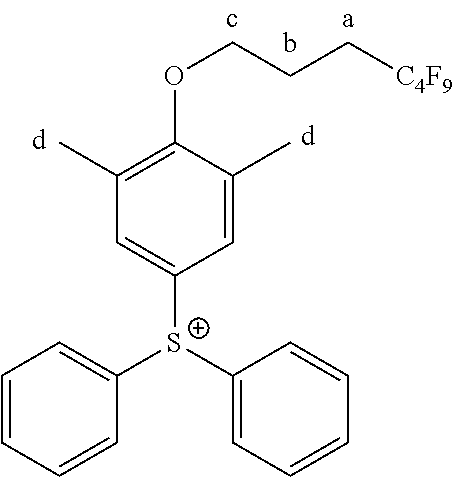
C1=CC=CC([S+](C2=CC=CC=C2)C2=CC(C)=C(OCCC[C4F9])C(C)=C2)=C1
